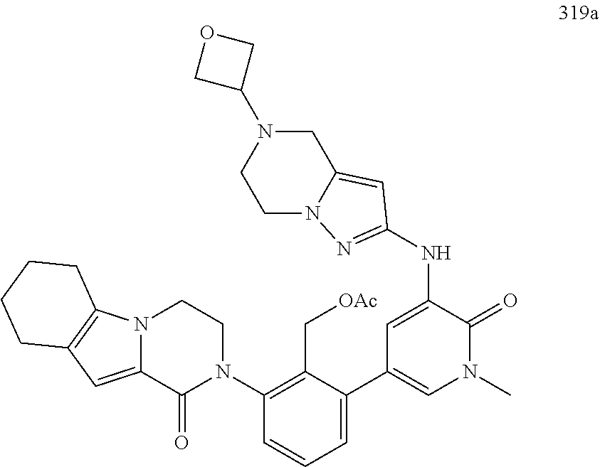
C1=C(NC2=NN3CCN(C4COC4)CC3=C2)C(=O)N(C)C=C1C1=CC=CC(N2CCN3C(=CC4=C3CCCC4)C2=O)=C1C[OAc]
